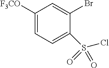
C1([F3CO])=CC=C(S(Cl)(=O)=O)C(Br)=C1
